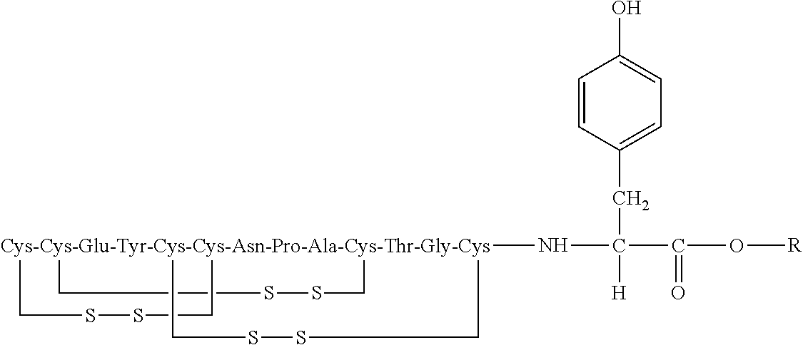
N(C([H])(C(=O)O[R])CC1=CC=C(O)C=C1)[Cys-Cys-Glu-Tyr-Cys-Cys-Asn-Pro-Ala-Cys-Thr-Gly-Cys]123(CSSC1)(CSSC2)CSSC3
